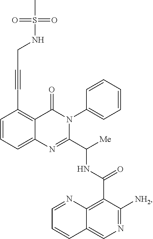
C1=CC=C2C(=C1C#CCNS(=O)(=O)C)C(=O)N(C1=CC=CC=C1)C(C([Me])NC(C1=C3C(=CN=C1[NH2])C=CC=N3)=O)=N2
